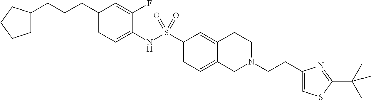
C1(CCCC2CCCC2)=CC=C(NS(C2=CC=C3C(=C2)CCN(CCC2=CSC(C(C)(C)C)=N2)C3)(=O)=O)C(F)=C1
